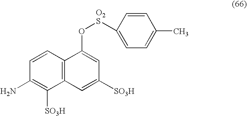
C12=C(C=CC(N)=C1[SO3H])C(O[O2S]C1=CC=C(C)C=C1)=CC([SO3H])=C2
